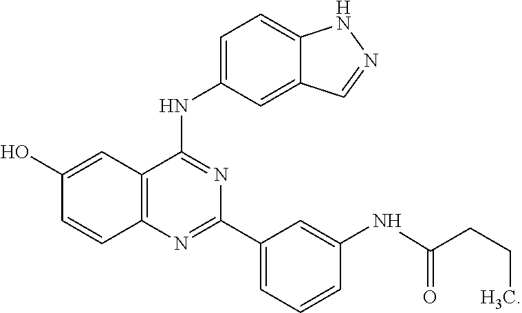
C12=C(N=C(C3=CC=CC(NC(=O)CCC)=C3)N=C1NC1=CC=C3C(=C1)C=NN3)C=CC(O)=C2
